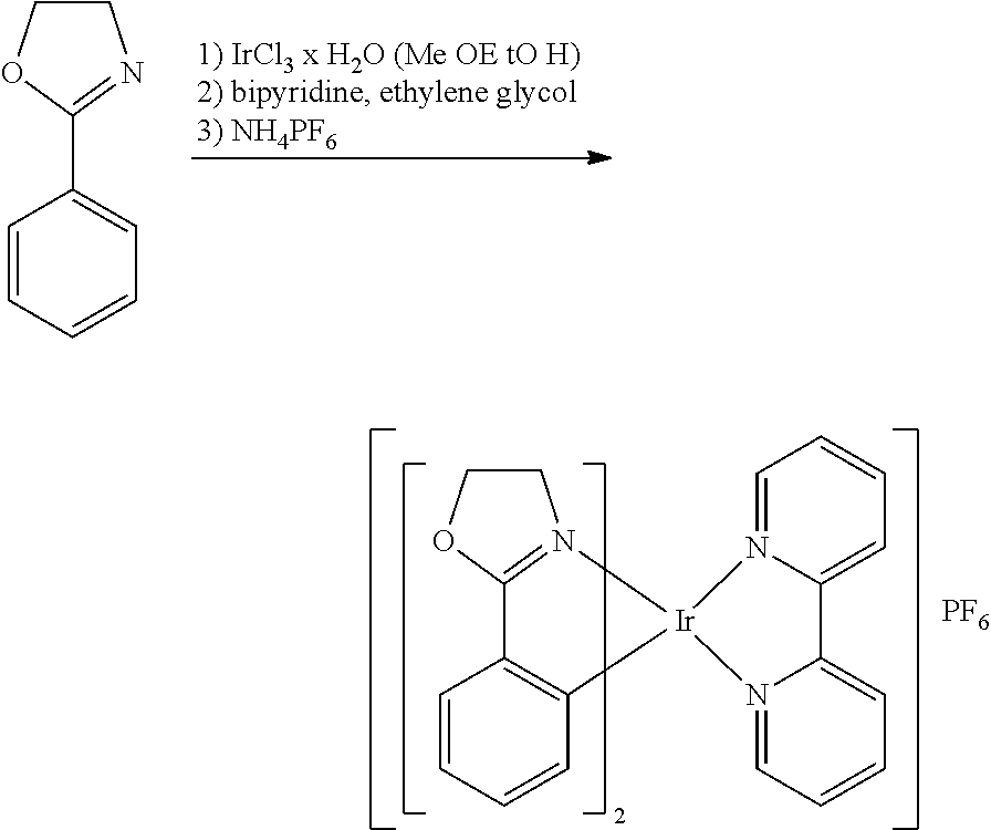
C1COC2=N1[Ir]1(C3=C2C=CC=C3)N2=CC=CC=C2C2=CC=CC=N21.[PF6].C1COC(C2=CC=CC=C2)=N1
